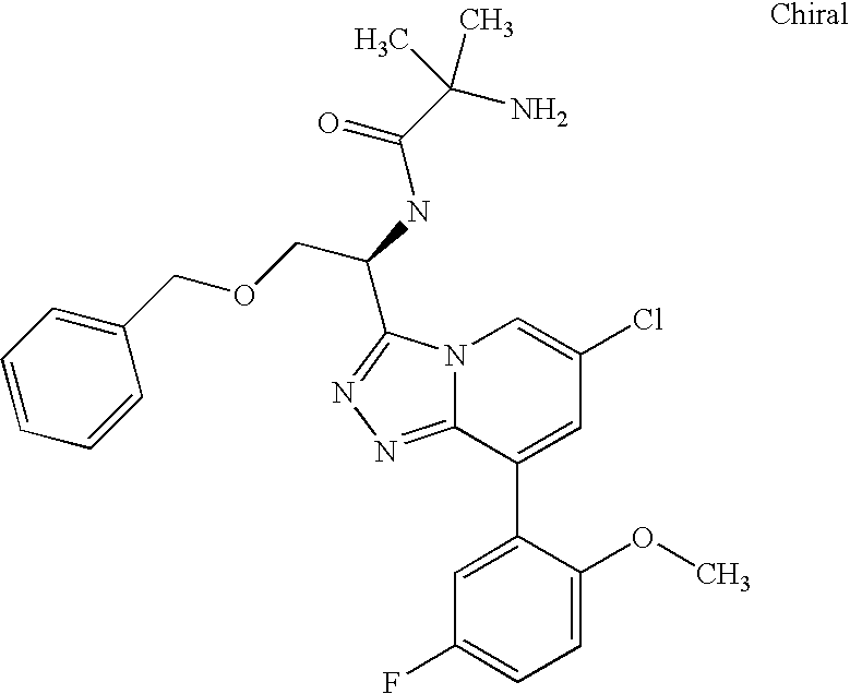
C12=NN=C(C(NC(C(N)(C)C)=O)COCC3=CC=CC=C3)N1C=C(Cl)C=C2C1=CC(F)=CC=C1OC
